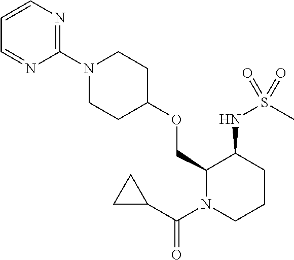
C1(COC2CCN(C3=NC=CC=N3)CC2)N(C(C2CC2)=O)CCCC1NS(C)(=O)=O
